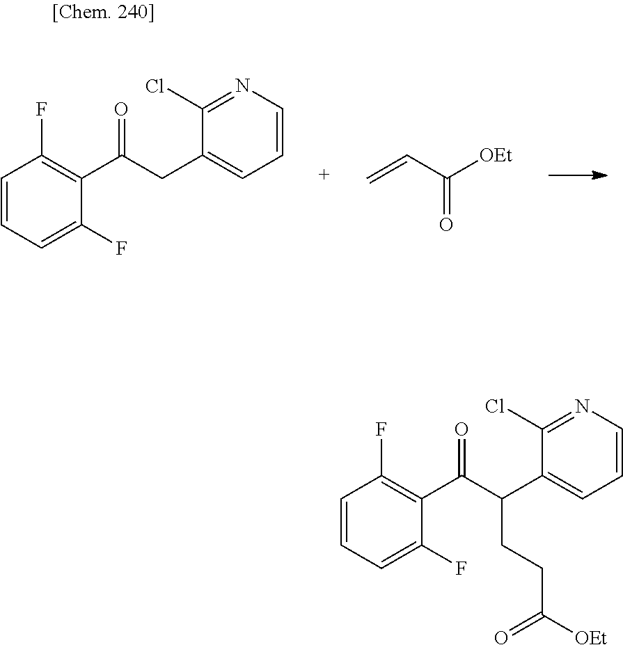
C=CC([OEt])=O.C1=CC=C(F)C(C(CC2=CC=CN=C2Cl)=O)=C1F.C1=CC=C(F)C(C(C(C2=CC=CN=C2Cl)CCC([OEt])=O)=O)=C1F
